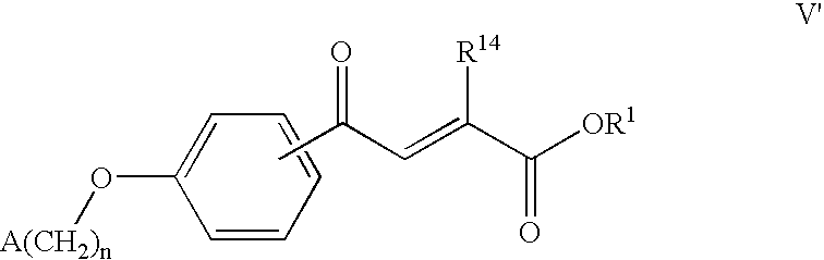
CC(C=C(C([OR1])=O)[R14])=O.C1=C(O[A(CH2)n])C=CC=C1
